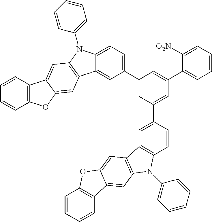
C12=CC=C(C3=CC(C4=CC5=C(C=C4)N(C4=CC=CC=C4)C4=C5C=C5C(=C4)C4=C(O5)C=CC=C4)=CC(C4=CC=CC=C4[O2N])=C3)C=C1C1=C(N2C2=CC=CC=C2)C=C2C(=C1)OC1=C2C=CC=C1
